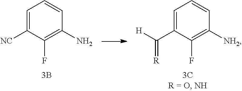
C1=C([NC])C(F)=C(N)C=C1.C1=C(C([H])=[R])C(F)=C([NH2])C=C1
